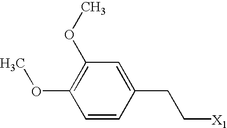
C1=CC(CC[X1])=CC(OC)=C1OC
